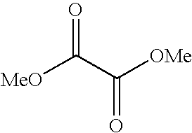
[MeO]C(C([OMe])=O)=O
